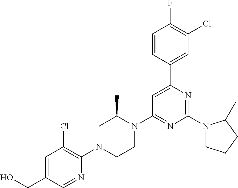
C1=C(CO)C=NC(N2CCN(C3=NC(N4CCCC4C)=NC(C4=CC(Cl)=C(F)C=C4)=C3)C(C)C2)=C1Cl
